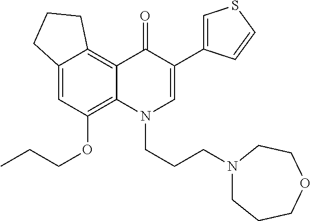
C12=CC(OCCC)=C3C(=C1CCC2)C(=O)C(C1=CSC=C1)=CN3CCCN1CCCOCC1
